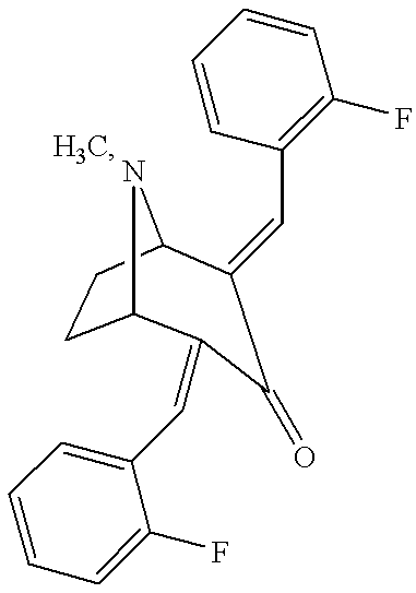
C1=CC(C=C2C3CCC(N3)C(=CC3=CC=CC=C3F)C2=O)=C(F)C=C1
